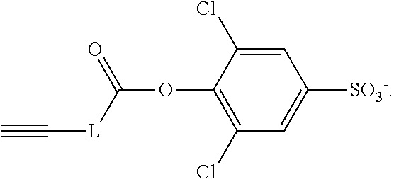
C1=C(Cl)C(OC(=O)[L]C#C)=C(Cl)C=C1[SO3-]
